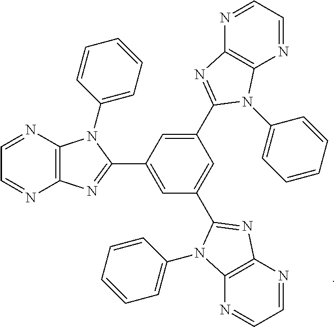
C1=C(C2=NC3=C(N2C2=CC=CC=C2)N=CC=N3)C=C(C2=NC3=C(N2C2=CC=CC=C2)N=CC=N3)C=C1C1=NC2=C(N1C1=CC=CC=C1)N=CC=N2
